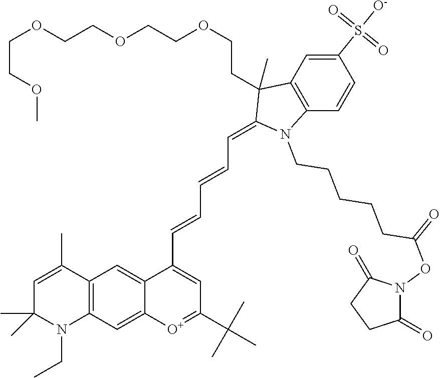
C12=C(C=C3C(=C1)C(C=CC=CC=C1N(CCCCCC(=O)ON4C(=O)CCC4=O)C4=C(C1(C)CCOCCOCCOCCOC)C=C(S([O-])(=O)=O)C=C4)=CC(C(C)(C)C)=[O+]3)N(CC)C(C)(C)C=C2C
